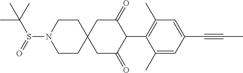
C1CN(S(=O)C(C)(C)C)CCC12CC(=O)C(C1=C(C)C=C(C#CC)C=C1C)C(=O)C2
